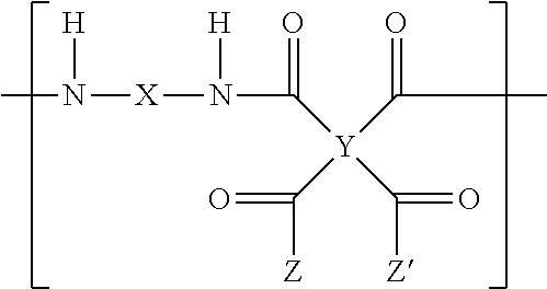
CN([X]N(C(=O)[Y](C(C)=O)(C([Z])=O)C([Z])=O)[H])[H]
